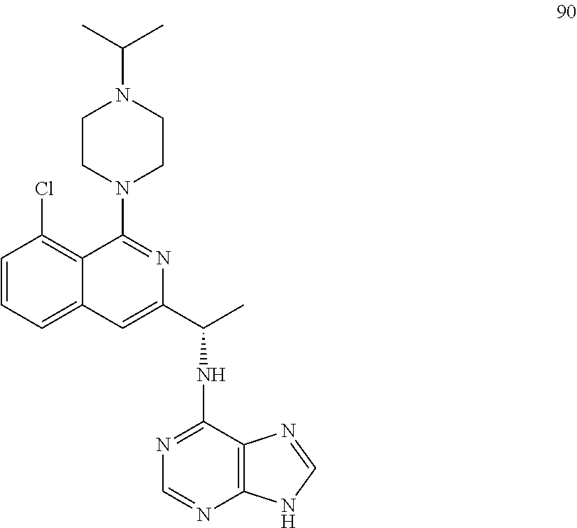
C1=CC=C2C(=C1Cl)C(N1CCN(C(C)C)CC1)=NC(C(C)NC1=NC=NC3=C1N=CN3)=C2
